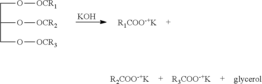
C(C(O[OCR2])CO[OCR3])O[OCR1].[KOH].[R1COO-+K].[R2COO-+K].[R3COO-+K].[glycerol]
